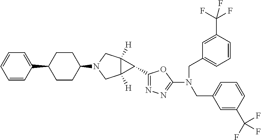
C1=CC(C2CCC(N3CC4([H])C([H])(C3)C4C3=NN=C(N(CC4=CC=CC(C(F)(F)F)=C4)CC4=CC=CC(C(F)(F)F)=C4)O3)CC2)=CC=C1
